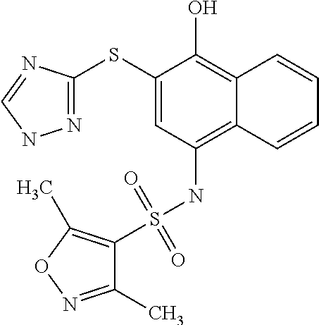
N1=C(SC2=CC(NS(=O)(=O)C3=C(C)ON=C3C)=C3C(=C2O)C=CC=C3)N=CN1
